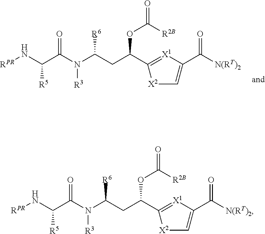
N(C(C(N(C(CC(C1=[X1]C(C([N(RT)2])=O)=C[X2]1)OC([R2B])=O)[R6])[R3])=O)[R5])[RPR].N(C(C(N(C(CC(C1=[X1]C(C([N(RT)2])=O)=C[X2]1)OC([R2B])=O)[R6])[R3])=O)[R5])[RPR]
